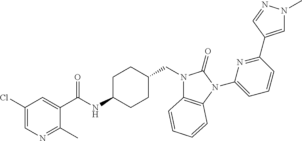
C1(Cl)=CN=C(C)C(C(NC2CCC(CN3C4=C(N(C5=CC=CC(C6=CN(C)N=C6)=N5)C3=O)C=CC=C4)CC2)=O)=C1
